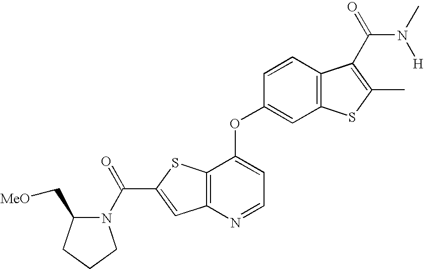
C(C1=CC2=C(S1)C(OC1=CC3=C(C=C1)C(C(N(C)[H])=O)=C(C)S3)=CC=N2)(N1C(C[MeO])CCC1)=O
